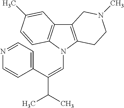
C12=C(N(C=C(C3=CC=NC=C3)C(C)C)C3=C1C=C(C)C=C3)CCN(C)C2
